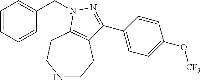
C1=CC=CC(CN2C3=C(CCNCC3)C(C3=CC=C(O[CF3])C=C3)=N2)=C1
